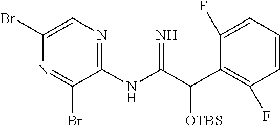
C1(Br)=CN=C(NC(C(C2=C(F)C=CC=C2F)[OTBS])=N)C(Br)=N1
